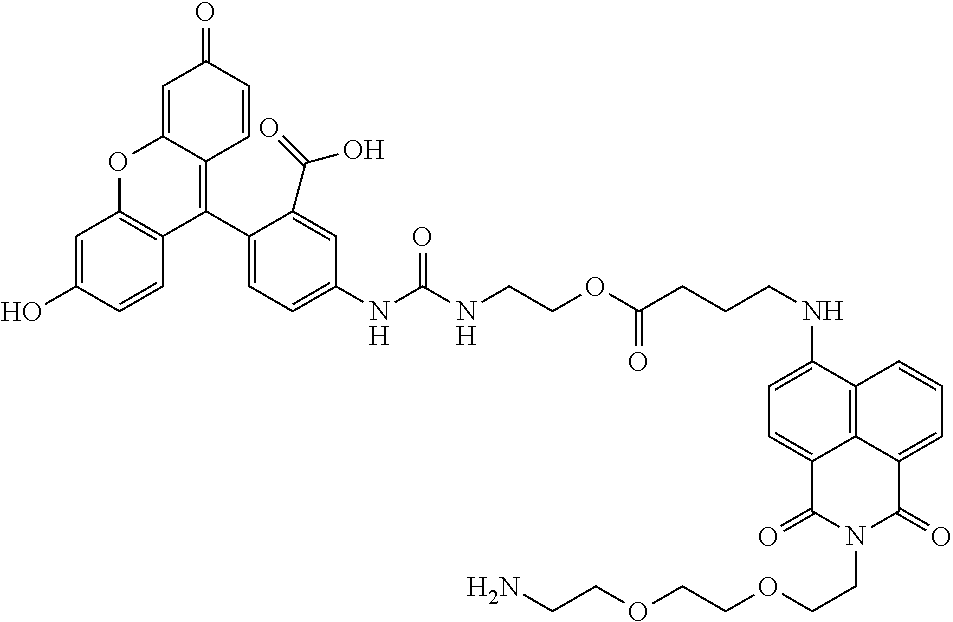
C1=C2C(=C(C3=CC=C(NC(NCCOC(CCCNC4=CC=C5C6=C4C=CC=C6C(=O)N(CCOCCOCCN)C5=O)=O)=O)C=C3C(=O)O)C3=C(O2)C=C(O)C=C3)C=CC1=O
